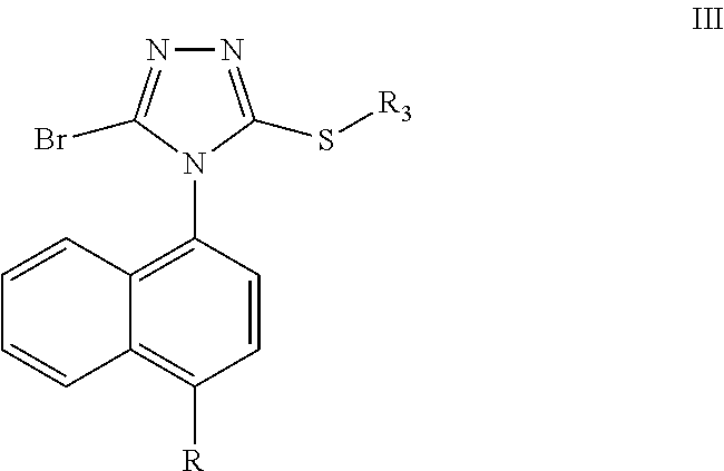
C1=CC(N2C(S[R3])=NN=C2Br)=C2C(=C1[R])C=CC=C2
